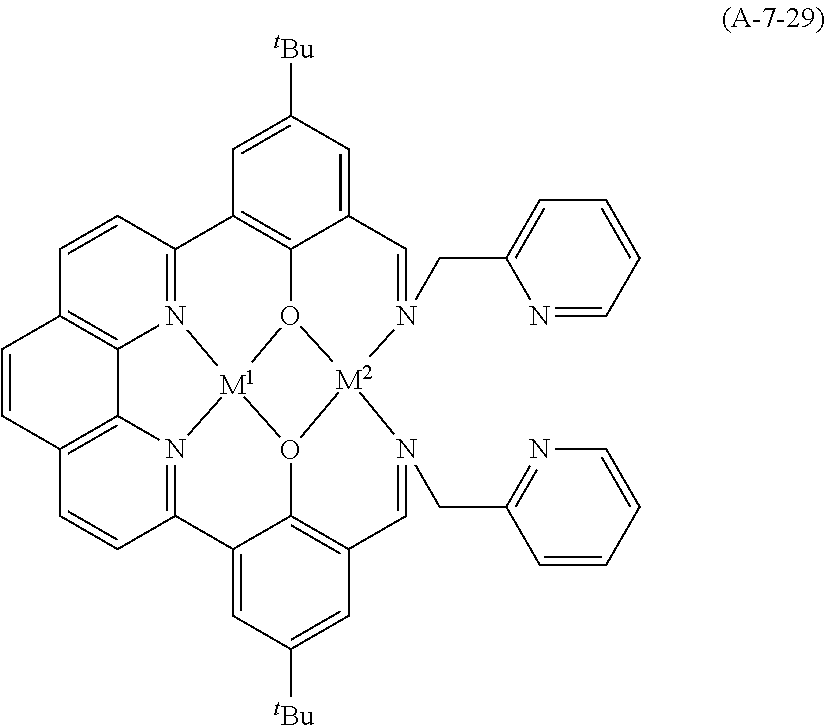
N12=C3C4=C5C(=CC([tBu])=C4)C=N(CC4=CC=CC=N4)[M2]46O5[M1]15N1=C(C7=CC([tBu])=CC(=C7O54)C=N6CC4=NC=CC=C4)C=CC4=C1C2=C(C=C4)C=C3
